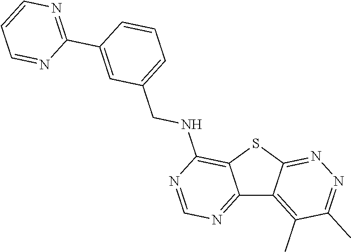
C12=NC=NC(NCC3=CC=CC(C4=NC=CC=N4)=C3)=C1SC1=NN=C(C)C(C)=C21
